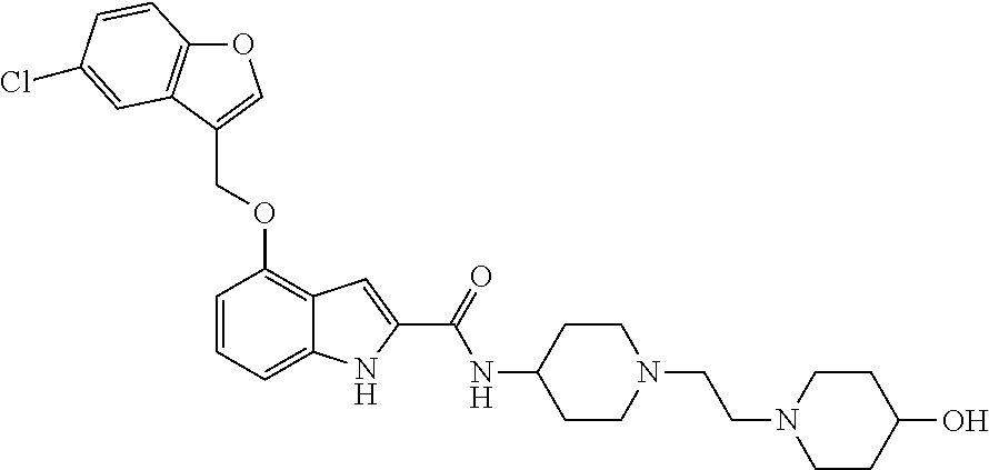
O1C2=C(C(COC3=C4C(=CC=C3)NC(C(=O)NC3CCN(CCN5CCC(O)CC5)CC3)=C4)=C1)C=C(Cl)C=C2
